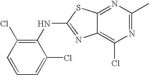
C12=NC(C)=NC(Cl)=C1N=C(NC1=C(Cl)C=CC=C1Cl)S2
